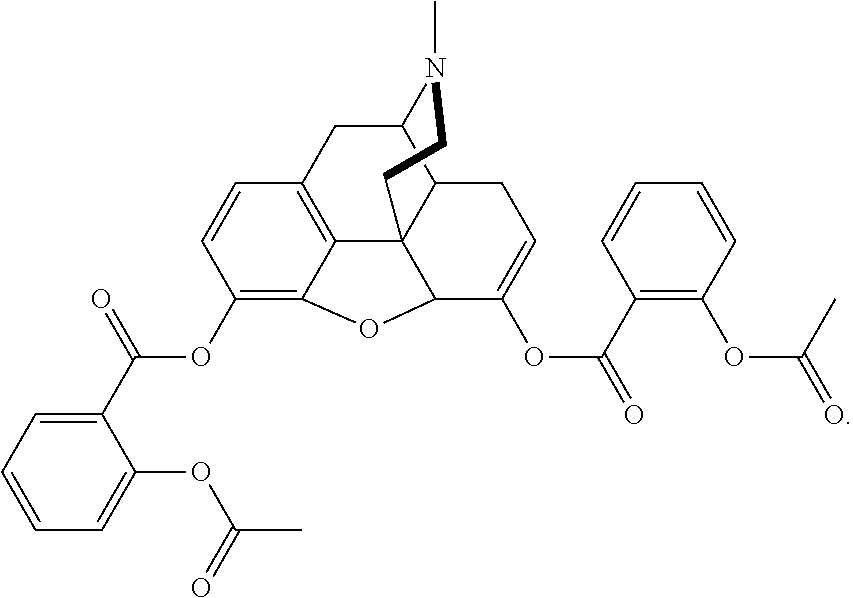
C1(OC(C2=CC=CC=C2OC(C)=O)=O)=C2C3=C(C=C1)CC1C4C3(C(C(OC(=O)C3=C(OC(=O)C)C=CC=C3)=CC4)O2)CCN1C
